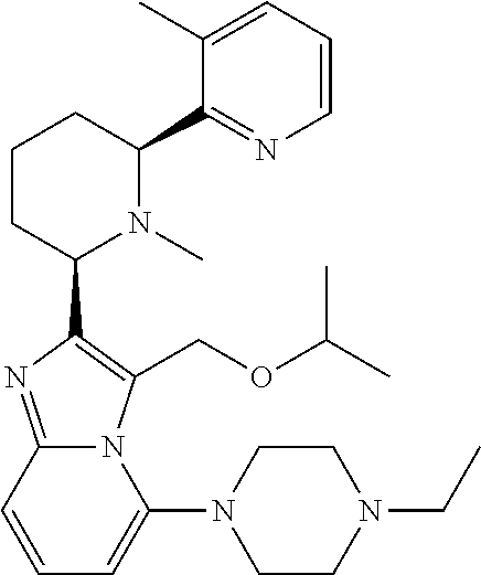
C1CC(C2=C(COC(C)C)N3C(=N2)C=CC=C3N2CCN(CC)CC2)N(C)C(C2=NC=CC=C2C)C1
